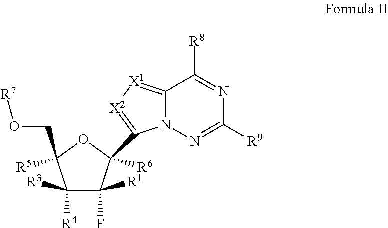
C1([R3])([R4])C(F)([R1])C([R6])(C2=[X2][X1]=C3N2N=C([R9])N=C3[R8])OC1([R5])CO[R7]
